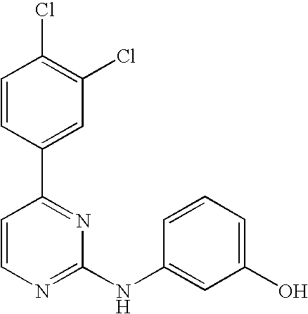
C1=CC(C2=NC(NC3=CC(O)=CC=C3)=NC=C2)=CC(Cl)=C1Cl
